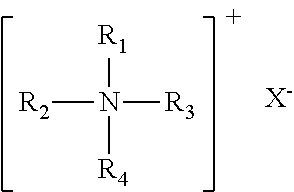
[R2]N([R1])([R3])[R4].[X-]
